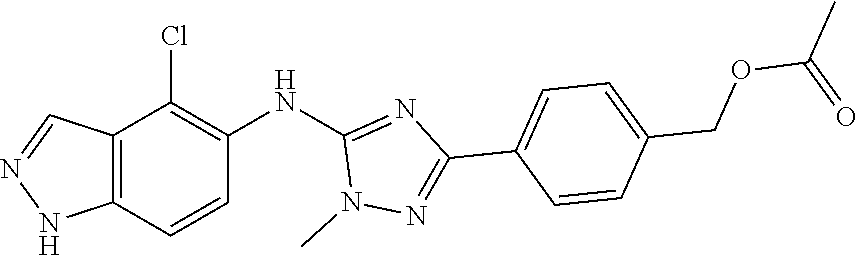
C12=C(NN=C1)C=CC(NC1=NC(C3=CC=C(COC(C)=O)C=C3)=NN1C)=C2Cl
